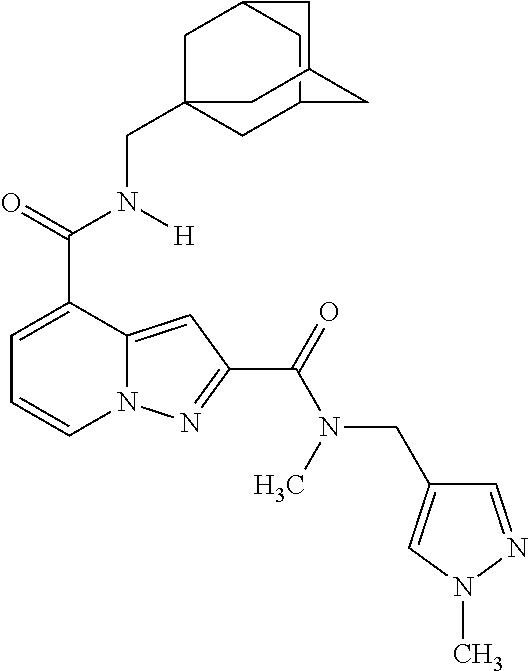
C1=C(C(=O)N([H])CC23CC4CC(C2)CC(C4)C3)C2=CC(C(=O)N(C)CC3=CN(C)N=C3)=NN2C=C1
